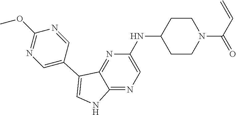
C1CN(C(C=C)=O)CCC1NC1=CN=C2C(=N1)C(C1=CN=C(OC)N=C1)=CN2
